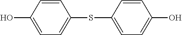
C1=C(SC2=CC=C(O)C=C2)C=CC(O)=C1
